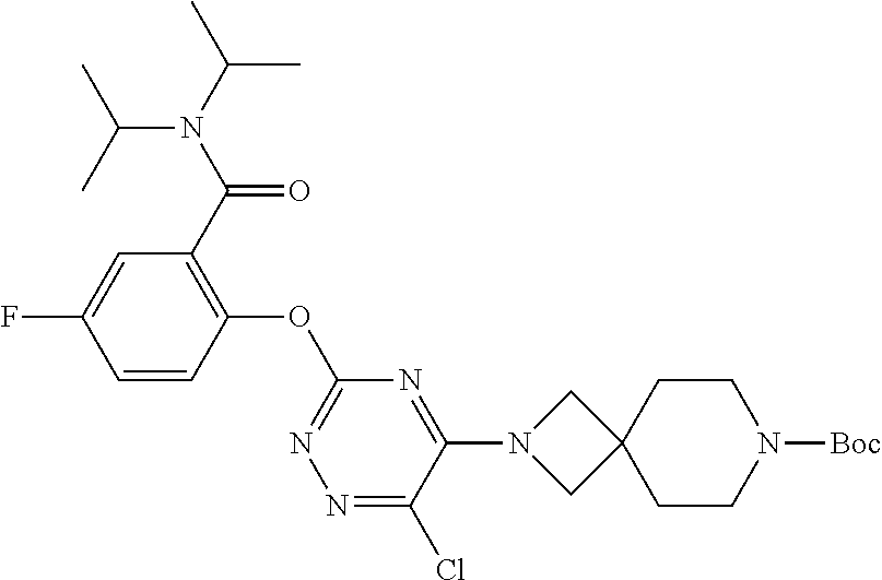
C1C2(CCN([Boc])C1)CN(C1=NC(OC3=C(C(=O)N(C(C)C)C(C)C)C=C(F)C=C3)=NN=C1Cl)C2
